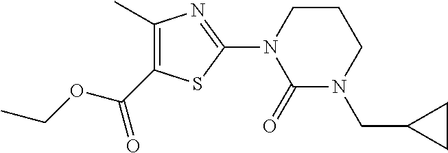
C1(C)=C(C(OCC)=O)SC(N2C(=O)N(CC3CC3)CCC2)=N1
